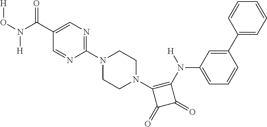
O(N(C(C1=CN=C(N2CCN(C3=C(N([H])C4=CC=CC(C5=CC=CC=C5)=C4)C(=O)C3=O)CC2)N=C1)=O)[H])[H]
